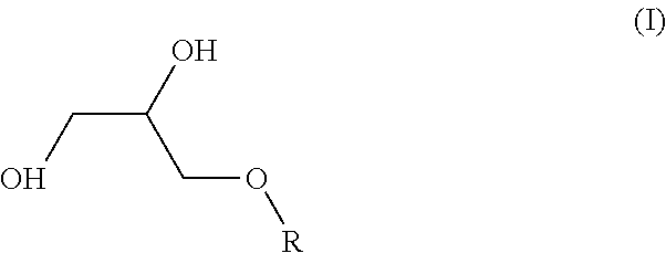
C(C(O)CO[R])O
